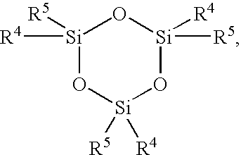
[Si]1([R4])([R5])O[Si]([R4])([R5])O[Si]([R5])([R4])O1
